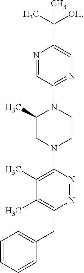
C1=CC=CC(CC2=C(C)C(C)=C(N3CCN(C4=NC=C(C(C)([OH])C)N=C4)C(C)C3)N=N2)=C1
